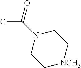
O=C(N1CC[NCH3]CC1)C
